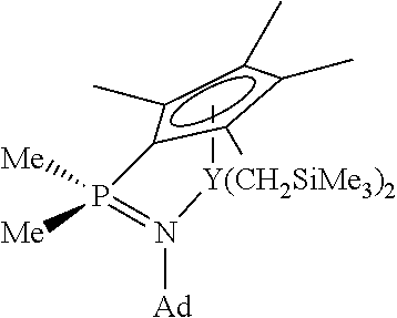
C[Y(CH2SiMe3)2]N(=P(c1c(C)c(C)c(C)c1C)([Me])[Me])[Ad]
